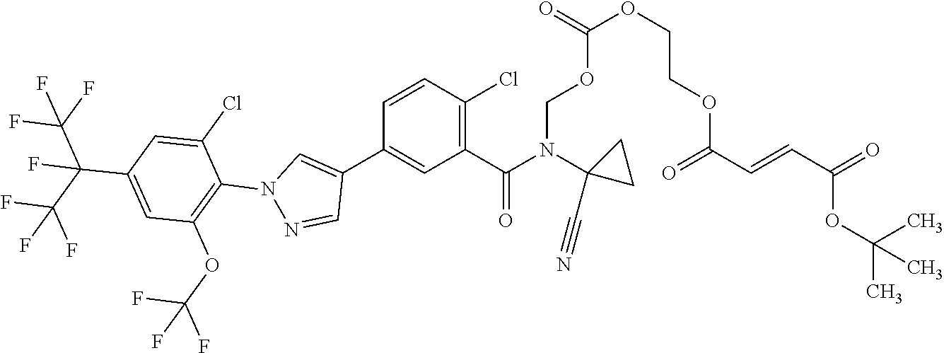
C(OCN(C(C1=C(Cl)C=CC(C2=CN(C3=C(OC(F)(F)F)C=C(C(C(F)(F)F)(C(F)(F)F)F)C=C3Cl)N=C2)=C1)=O)C1(C#N)CC1)(OCCOC(C=CC(=O)OC(C)(C)C)=O)=O
